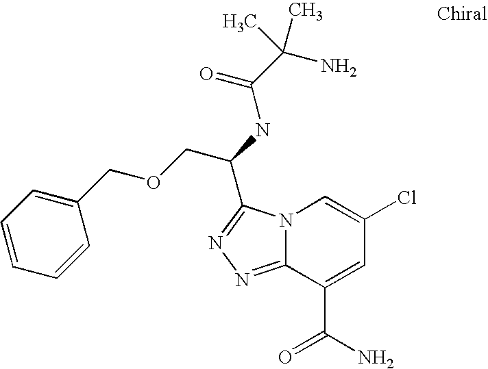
N12C(=NN=C1C(NC(C(N)(C)C)=O)COCC1=CC=CC=C1)C(C(=O)N)=CC(Cl)=C2
